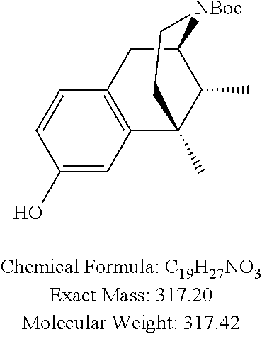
C1C2=C(C3(C)C(C)C1[NBoc]CC3)C=C(O)C=C2
